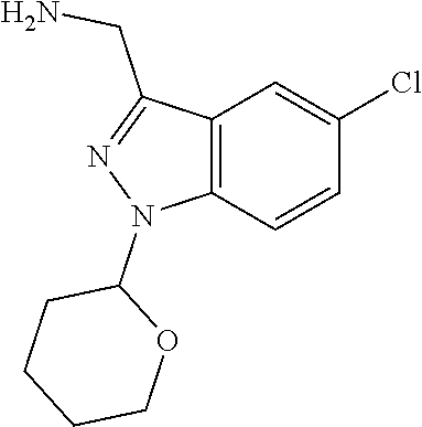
C12=C(C=CC(Cl)=C1)N(C1CCCCO1)N=C2CN
